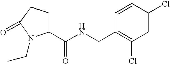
C1(C(NCC2=C(Cl)C=C(Cl)C=C2)=O)CCC(=O)N1CC
